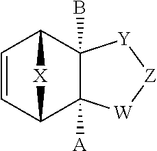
C1=CC2C3([A])C(B)(C1[X]2)[Y][Z][W]3
